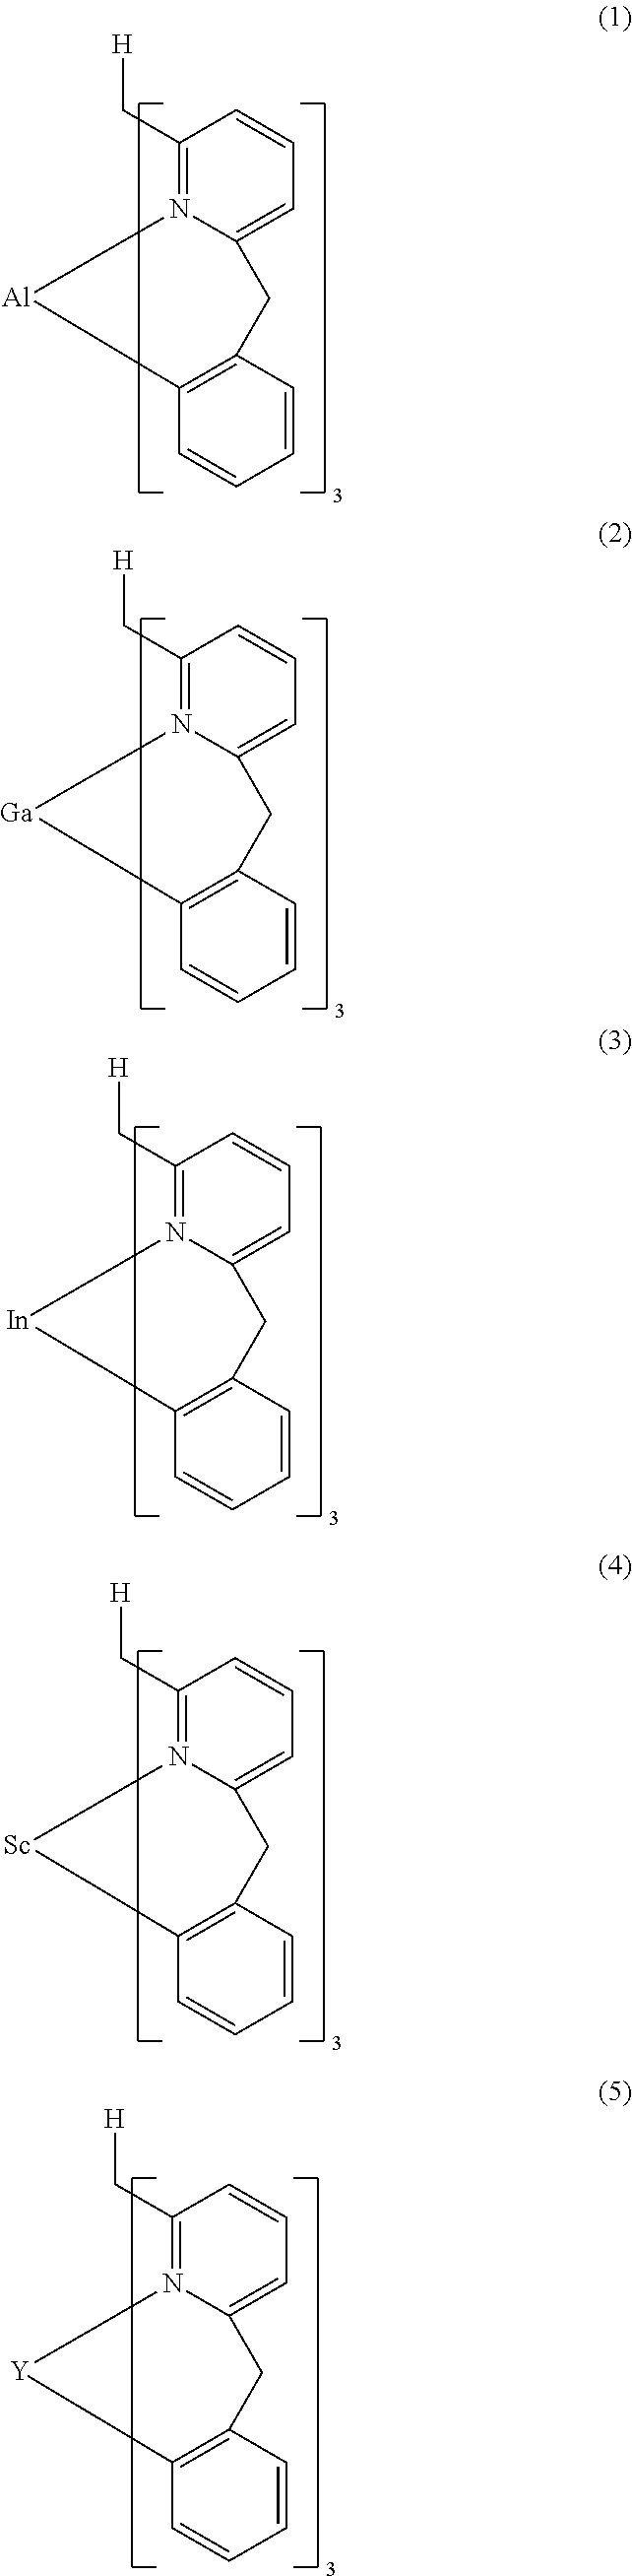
C1(C[H])=N2C(=CC=C1)CC1=C(C=CC=C1)[Al]2.C1(C[H])=N2C(=CC=C1)CC1=C(C=CC=C1)[Ga]2.C1(C[H])=N2C(=CC=C1)CC1=C(C=CC=C1)[In]2.C1(C[H])=N2C(=CC=C1)CC1=C(C=CC=C1)[Sc]2.C1(C[H])=N2C(=CC=C1)CC1=C(C=CC=C1)[Y]2
